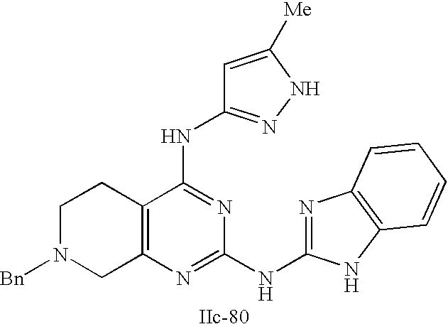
C12=C(N=C(NC3=NC4=C(N3)C=CC=C4)N=C1NC1=NNC([Me])=C1)CN([Bn])CC2
